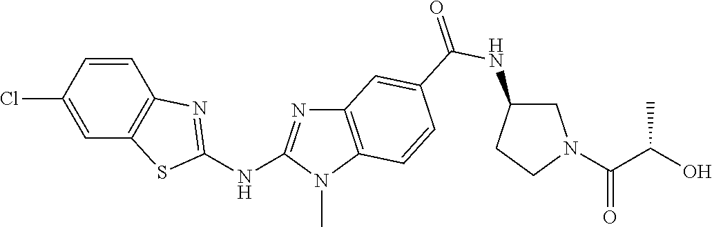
C1(Cl)=CC2=C(C=C1)N=C(NC1=NC3=C(N1C)C=CC(C(NC1CN(C(C(O)C)=O)CC1)=O)=C3)S2
